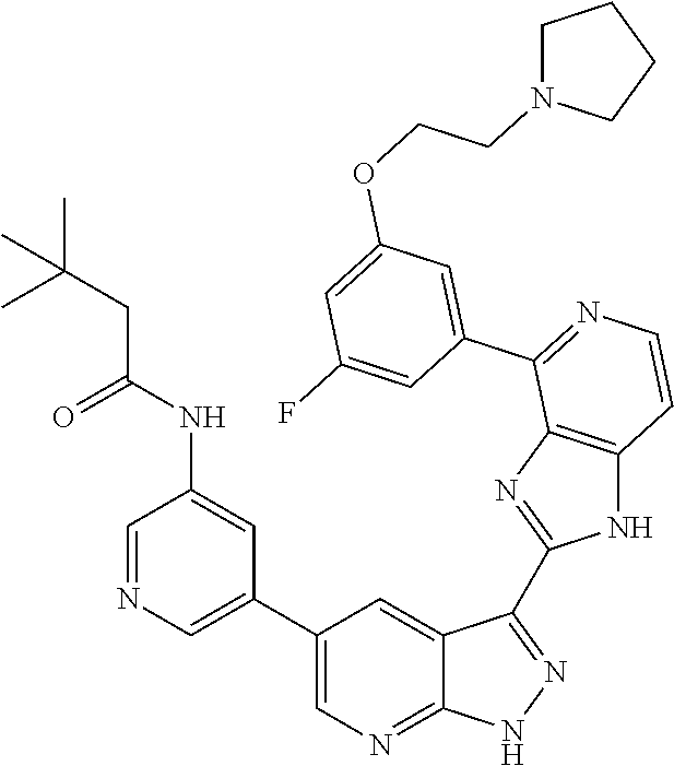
C1=NC=C(C2=CN=C3C(=C2)C(C2=NC4=C(N2)C=CN=C4C2=CC(OCCN4CCCC4)=CC(F)=C2)=NN3)C=C1NC(CC(C)(C)C)=O
